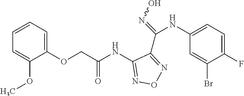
C1(NC(COC2=CC=CC=C2OC)=O)=NON=C1C(=NO)NC1=CC=C(F)C(Br)=C1
